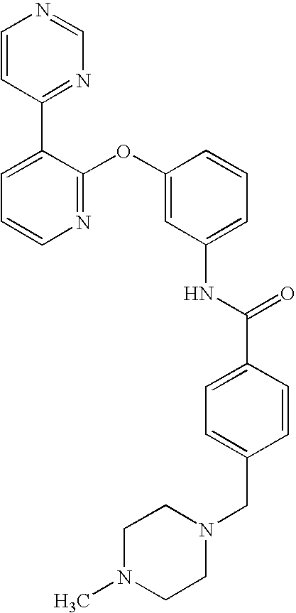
C1=CC(C2=CC=CN=C2OC2=CC(NC(=O)C3=CC=C(CN4CCN(C)CC4)C=C3)=CC=C2)=NC=N1
